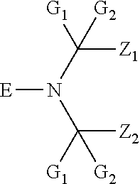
C([Z2])(N(C([Z1])([G1])[G2])[E])([G1])[G2]
